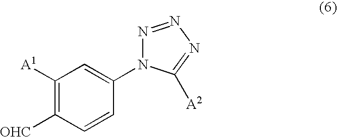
C1([A1])=C([OHC])C=CC(N2N=NN=C2[A2])=C1
